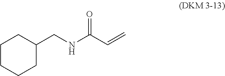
C1CC(CNC(C=C)=O)CCC1
